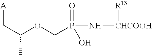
C(C(OCP(=O)(N[CHCOOH][R13])O)C)[A]
